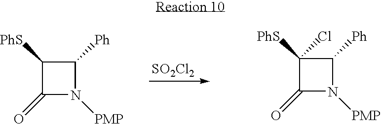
[SO2Cl2].C1([PhS])C(=O)N([PMP])C1[Ph].C1([PhS])(Cl)C(=O)N([PMP])C1[Ph]
